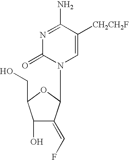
N1=C(N)C([CH2CH2F])=CN(C2C(=CF)C(O)C(CO)O2)C1=O
